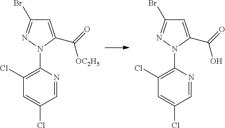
C1(Cl)=C(N2C(C([OC2H5])=O)=CC(Br)=N2)N=CC(Cl)=C1.C1(Cl)=C(N2C(C(O)=O)=CC(Br)=N2)N=CC(Cl)=C1
